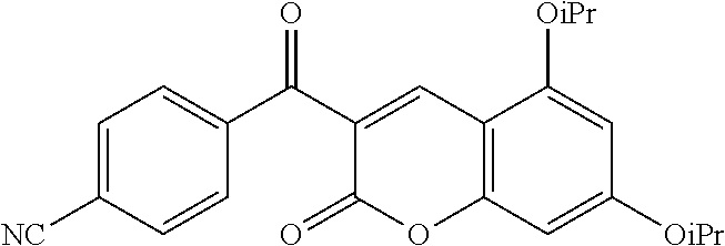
C1=C([NC])C=CC(C(C2=CC3=C(OC2=O)C=C([OiPr])C=C3[OiPr])=O)=C1
